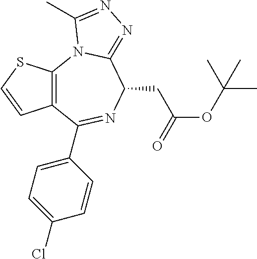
C12=C(C(C3=CC=C(Cl)C=C3)=NC(CC(OC(C)(C)C)=O)C3=NN=C(C)N13)C=CS2
